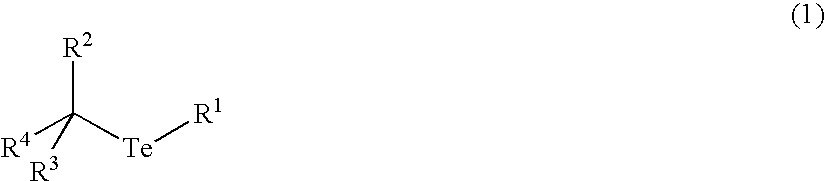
[R4]C([Te][R1])([R2])[R3]
